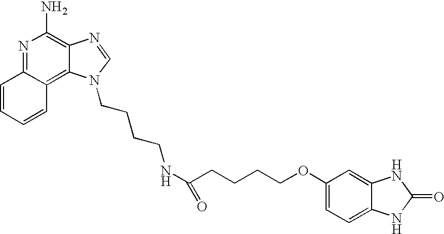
N1=C2C(=C3C(=C1N)N=CN3CCCCNC(CCCCOC1=CC=C3C(=C1)NC(=O)N3)=O)C=CC=C2
